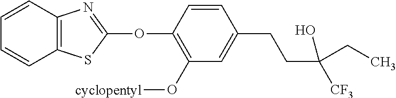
C1(OC2=NC3=C(S2)C=CC=C3)=C(O[cyclopentyl])C=C(CCC([CF3])(O)CC)C=C1
